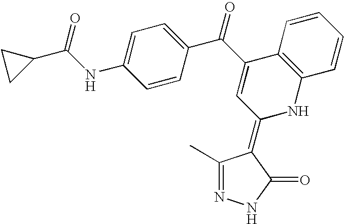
N1=C(C)C(=C2NC3=C(C(C(=O)C4=CC=C(NC(=O)C5CC5)C=C4)=C2)C=CC=C3)C(=O)N1
